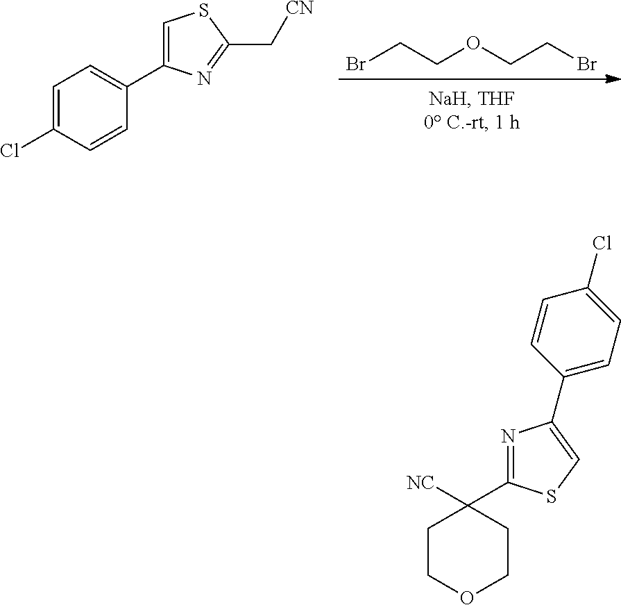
BrCCOCCBr.C1=C(C2=CC=C(Cl)C=C2)N=C(C[CN])S1.C1(C2([NC])CCOCC2)=NC(C2=CC=C(Cl)C=C2)=CS1
